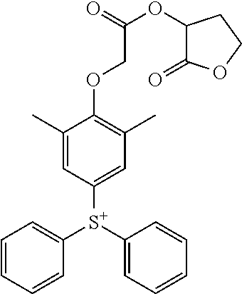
C1=CC=CC([S+](C2=CC=CC=C2)C2=CC(C)=C(OCC(OC3C(=O)OCC3)=O)C(C)=C2)=C1
